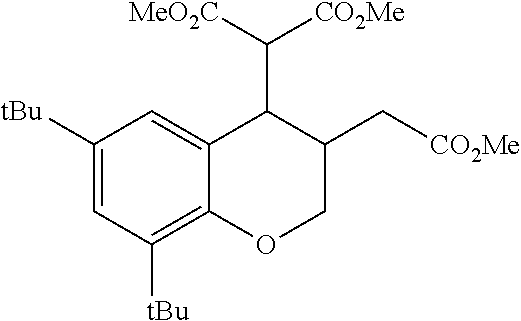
C1([tBu])=CC([tBu])=C2C(=C1)C(C([MeO2C])[CO2Me])C(C[CO2Me])CO2
